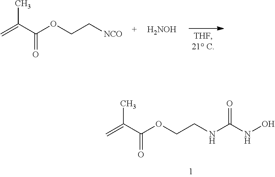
C=C(C(OCC[NCO])=O)C.[H2NOH].C=C(C(OCCNC(NO)=O)=O)C
